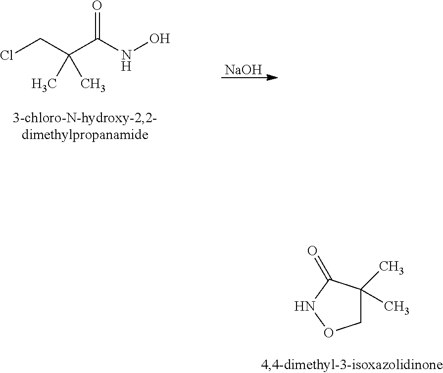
ClCC(C(=O)NO)(C)C.[NaOH].C1C(C)(C)C(=O)NO1
